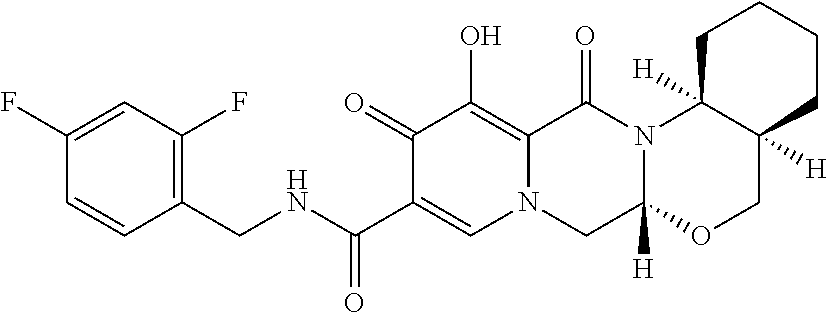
C1(CNC(C2=CN3C(=C(O)C2=O)C(=O)N2C([H])(C3)OCC3([H])C2([H])CCCC3)=O)=C(F)C=C(F)C=C1
